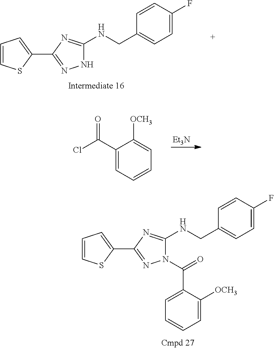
C1=CSC(C2=NNC(NCC3=CC=C(F)C=C3)=N2)=C1.[Et3N].ClC(C1=CC=CC=C1[OCH3])=O.C1=CSC(C2=NN(C(=O)C3=CC=CC=C3[OCH3])C(NCC3=CC=C(F)C=C3)=N2)=C1
